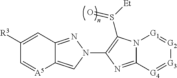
C1([R3])=CC2=NN(C3=C(S([Et])=O)N4C(=N3)[G4]=[G3][G2]=[G1]4)C=C2[A5]=C1
